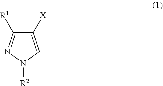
C1([X])=CN([R2])N=C1[R1]
